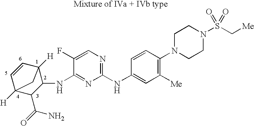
C1(NC2=CC([Me])=C(N3CCN(S(C[Me])(=O)=O)CC3)C=C2)=NC=C(F)C(NC2C3([H])C=CC([H])(C2C(=O)N)C3)=N1
